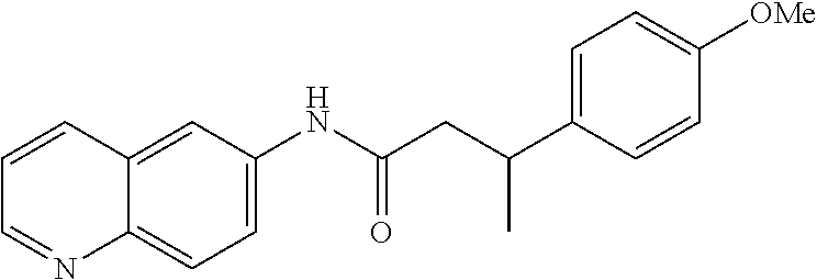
C1=C(NC(CC(C2=CC=C([OMe])C=C2)C)=O)C=C2C(=C1)N=CC=C2
